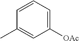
C1([OAc])=CC=CC(C)=C1
